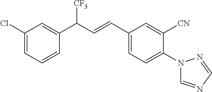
C1=CC(C(C=CC2=CC=C(N3C=NC=N3)C([CN])=C2)[CF3])=CC(Cl)=C1
